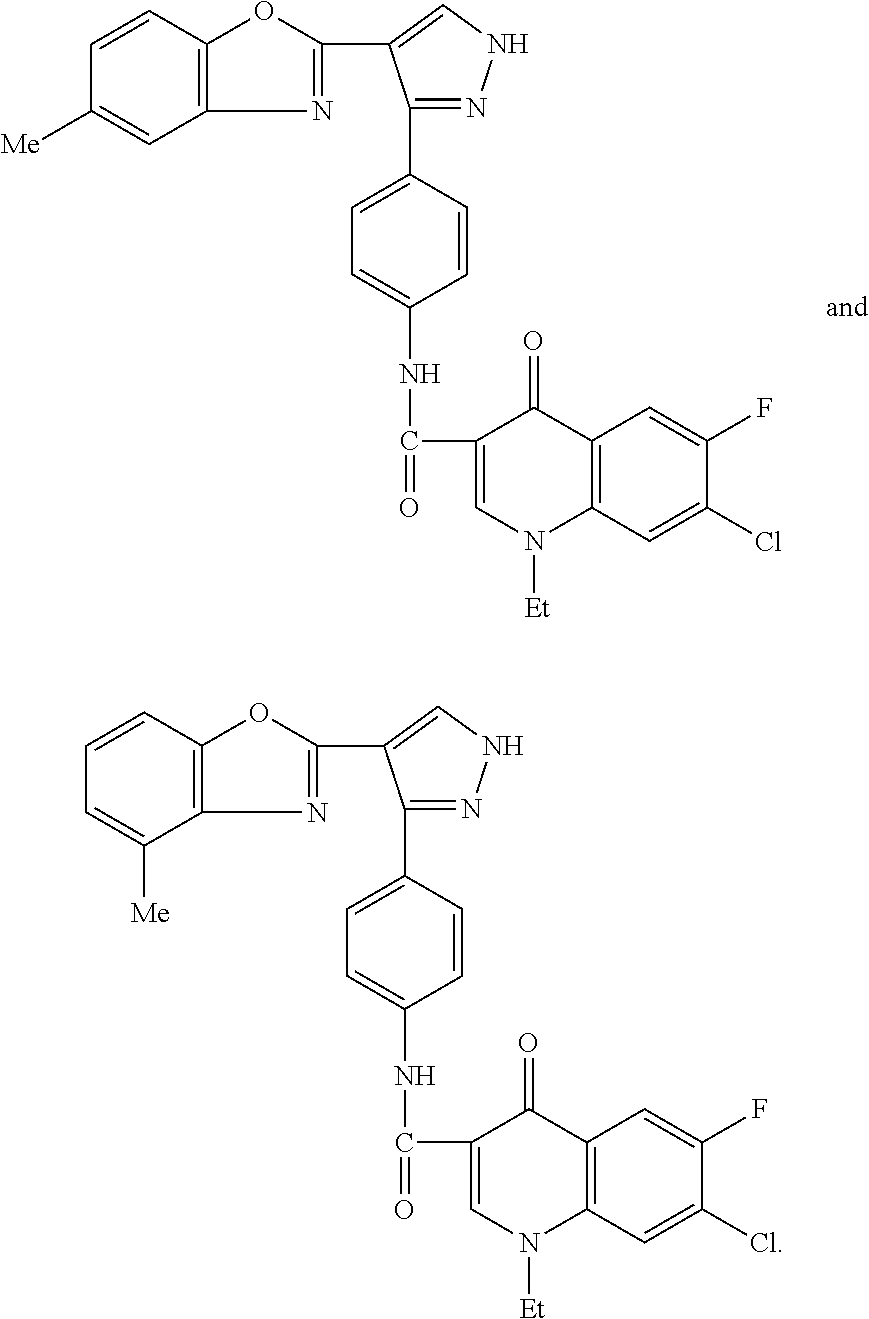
N1=C(C2=CNN=C2C2=CC=C(NC(=O)C3=CN([Et])C4=C(C3=O)C=C(F)C(Cl)=C4)C=C2)OC2=C1C=C([Me])C=C2.N1=C(C2=CNN=C2C2=CC=C(NC(=O)C3=CN([Et])C4=C(C3=O)C=C(F)C(Cl)=C4)C=C2)OC2=C1C([Me])=CC=C2
